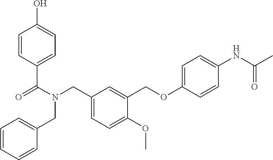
C1=CC(C(=O)N(CC2=CC=C(OC)C(COC3=CC=C(NC(C)=O)C=C3)=C2)CC2=CC=CC=C2)=CC=C1O
